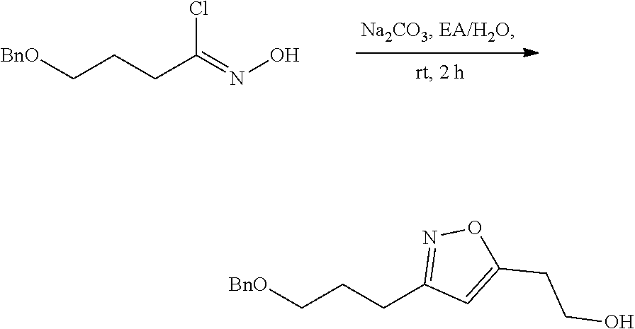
[BnO]CCCC(=NO)Cl.[BnO]CCCC1=NOC(CCO)=C1
